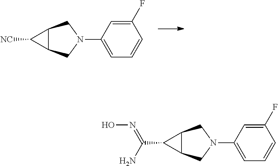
C1([NC])C2C1CN(C1=CC=CC(F)=C1)C2.C1(C(N)=NO)C2C1CN(C1=CC=CC(F)=C1)C2
